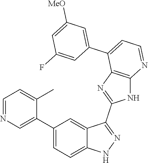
C1=NC=C(C2=CC=C3C(=C2)C(C2=NC4=C(N2)N=CC=C4C2=CC([MeO])=CC(F)=C2)=NN3)C(C)=C1
